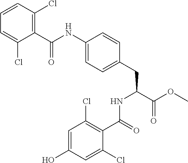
C1=C(O)C=C(Cl)C(C(=O)NC(CC2=CC=C(NC(C3=C(Cl)C=CC=C3Cl)=O)C=C2)C(OC)=O)=C1Cl
